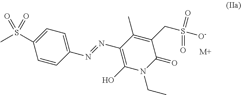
CS(C1=CC=C(N=NC2=C(O)N(CC)C(=O)C(CS(=O)([O-])=O)=C2C)C=C1)(=O)=O.[M+]
